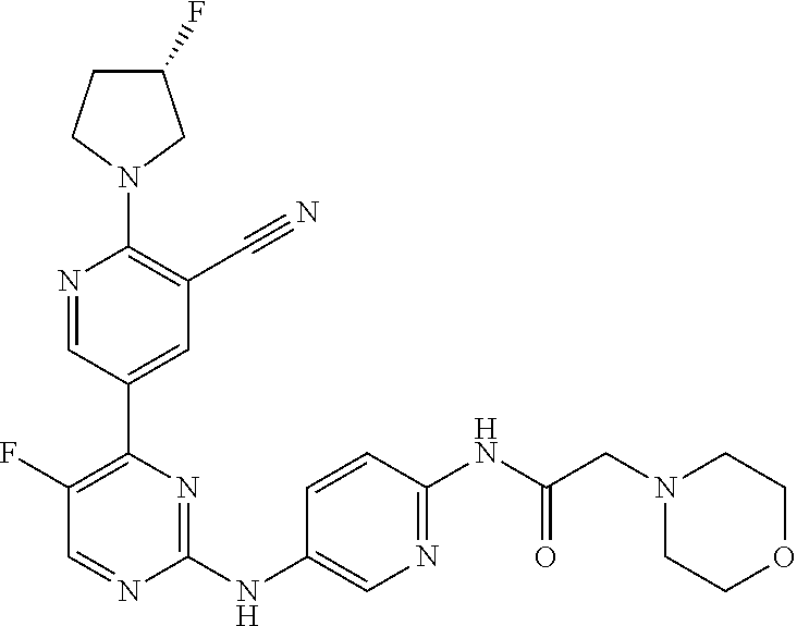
C1(F)CCN(C2=C(C#N)C=C(C3=C(F)C=NC(NC4=CN=C(NC(CN5CCOCC5)=O)C=C4)=N3)C=N2)C1
